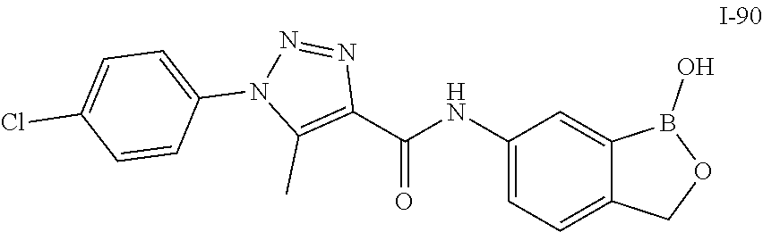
C1(NC(C2=C(C)N(C3=CC=C(Cl)C=C3)N=N2)=O)=CC=C2C(=C1)B(O)OC2
